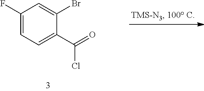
C1(F)=CC=C(C(=O)Cl)C(Br)=C1
